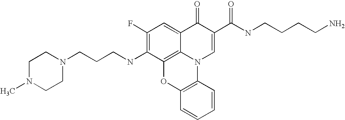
C1(F)=C(NCCCN2CCN(C)CC2)C2=C3C(=C1)C(=O)C(C(NCCCCN)=O)=CN3C1=C(O2)C=CC=C1
